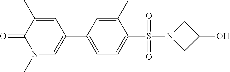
O=C1C(C)=CC(C2=CC=C(S(N3CC(O)C3)(=O)=O)C(C)=C2)=CN1C
